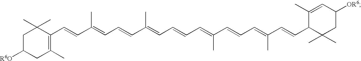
C1C([R6O])CC(C)=C(C=CC(=CC=CC(=CC=CC=C(C=CC=C(C=CC2C(C)(C)CC([OR6])C=C2C)C)C)C)C)C1(C)C
